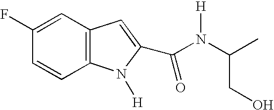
C12=C(C=CC(F)=C1)N([H])C(C(N(C(C)CO)[H])=O)=C2
